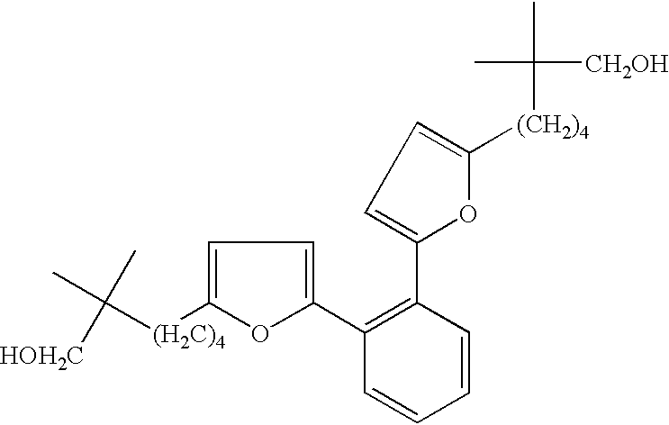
CC([(H2C)4]C1=CC=C(C2=C(C3=CC=C([(CH2)4]C(C)([CH2OH])C)O3)C=CC=C2)O1)(C)[HOH2C]
